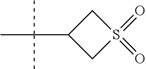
CC(C1CS(=O)(=O)C1)(C)C
